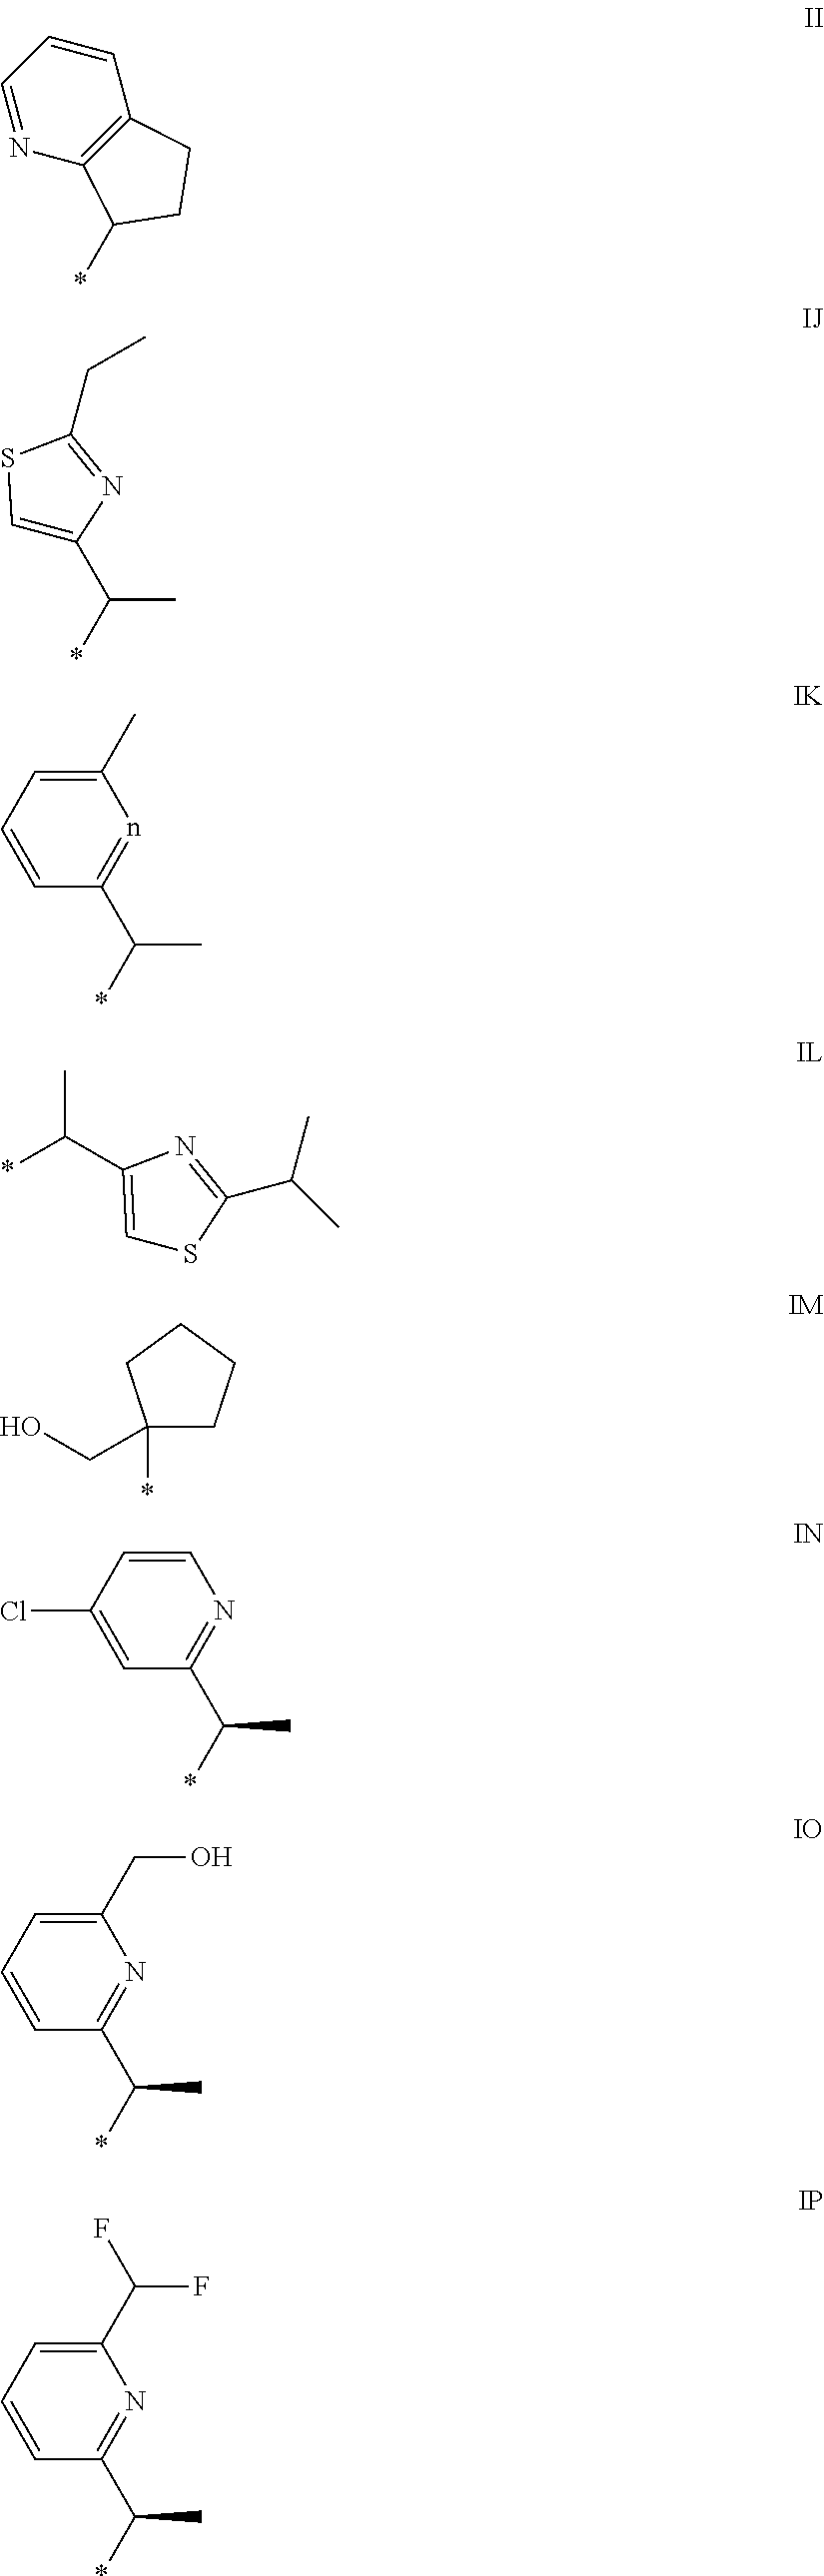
OCC1(*)CCCC1.C1=CC=NC2=C1CCC2*.CCC1=NC(C(C)*)=CS1.C1(C)=CC=CC(C(C)*)=n1.N1=C(C(C)C)SC=C1C(*)C.C1=CC(Cl)=CC(C(*)C)=N1.C1(CO)=CC=CC(C(*)C)=N1.C1(C(F)F)=CC=CC(C(*)C)=N1
